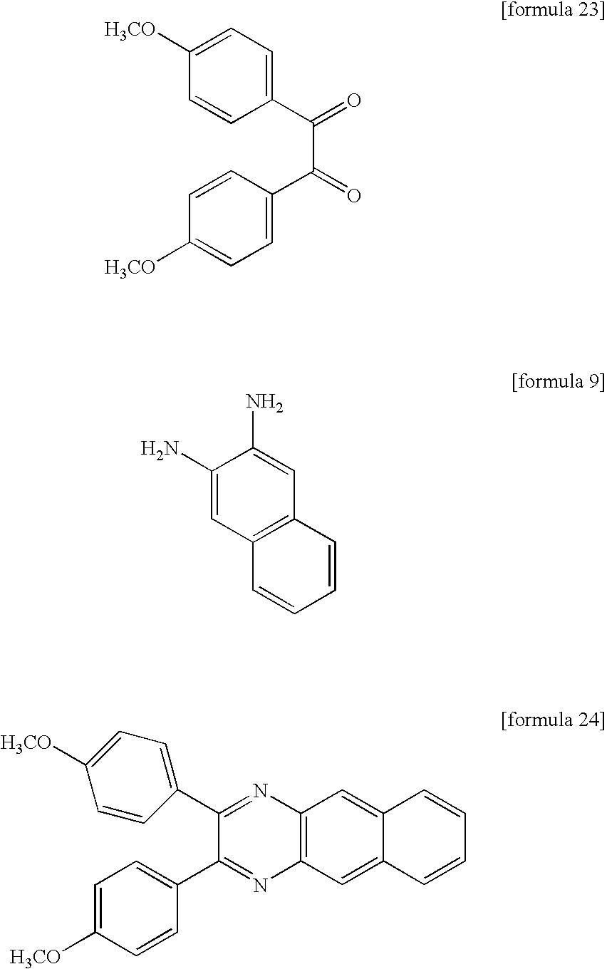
C1(C(C(C2=CC=C([H3CO])C=C2)=O)=O)=CC=C([H3CO])C=C1.C1(N)=CC2=C(C=C1N)C=CC=C2.C12=C(C=C3C(=C1)C=CC=C3)N=C(C1=CC=C([H3CO])C=C1)C(C1=CC=C([H3CO])C=C1)=N2
